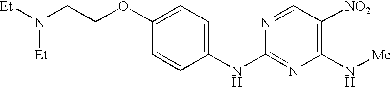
C1(NC2=CC=C(OCCN([Et])[Et])C=C2)=NC(N[Me])=C([NO2])C=N1
